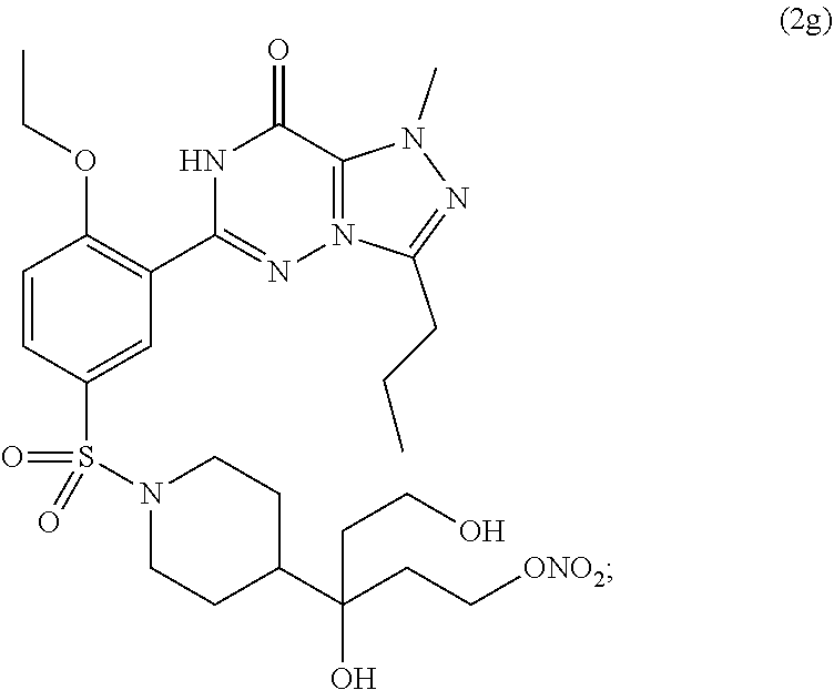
OC(C1CCN(S(=O)(=O)C2=CC(C3=NN4=C(N(C)N=C4CCC)C(=O)N3)=C(OCC)C=C2)CC1)(CC[ONO2])CCO
